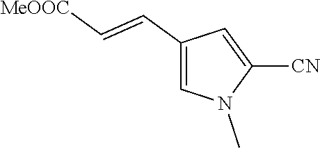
C1(C=C[MeOOC])=CN(C)C([CN])=C1
